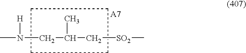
CN(CC(C[SO2]C)C)[H].C1CCC1
